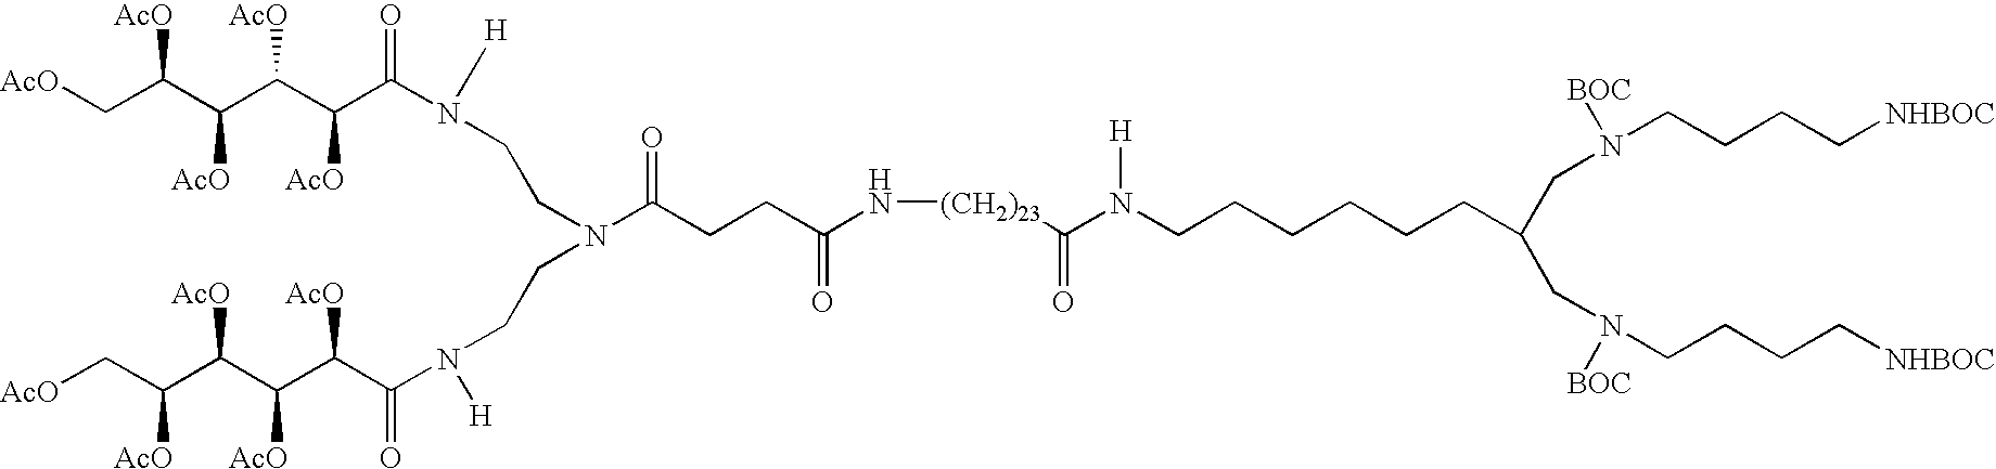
[AcO]CC(C(C(C(C(N([H])CCN(CCN(C(=O)C(C(C(C(C[AcO])[AcO])[AcO])[AcO])[AcO])[H])C(CCC(N[(CH2)23]C(N(CCCCCCC(CN([BOC])CCCC[NHBOC])CN([BOC])CCCC[NHBOC])[H])=O)=O)=O)=O)[AcO])[AcO])[AcO])[AcO]
